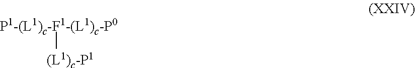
[P1-(L1)c-F1-(L1)c-P0][(L1)c-P1]
